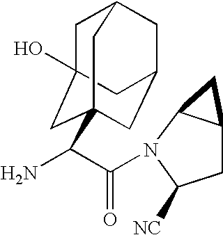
C12(O)CC3CC(C1)CC(C(N)C(N1C([NC])CC4C1C4)=O)(C2)C3
